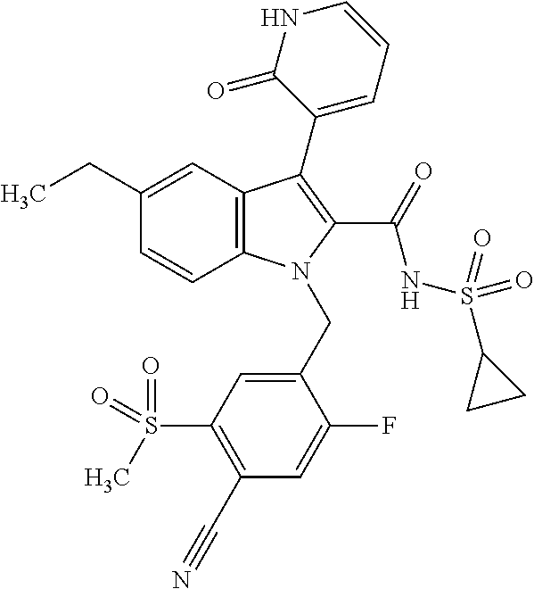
C12=C(C=C(CC)C=C1)C(C1=CC=CNC1=O)=C(C(=O)NS(C1CC1)(=O)=O)N2CC1=CC(S(C)(=O)=O)=C(C#N)C=C1F
